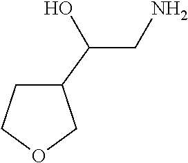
C1(C(CN)O)CCOC1
